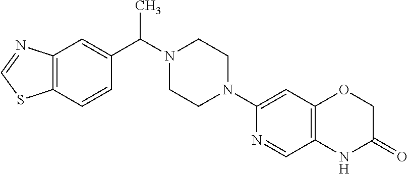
C12=C(C=C(C(N3CCN(C4=CC5=C(C=N4)NC(=O)CO5)CC3)C)C=C1)N=CS2
